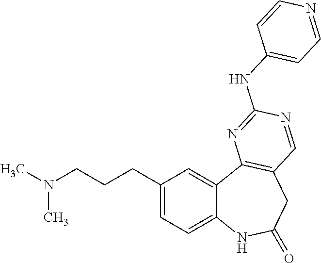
C1(CCCN(C)C)=CC=C2C(=C1)C1=C(CC(=O)N2)C=NC(NC2=CC=NC=C2)=N1
